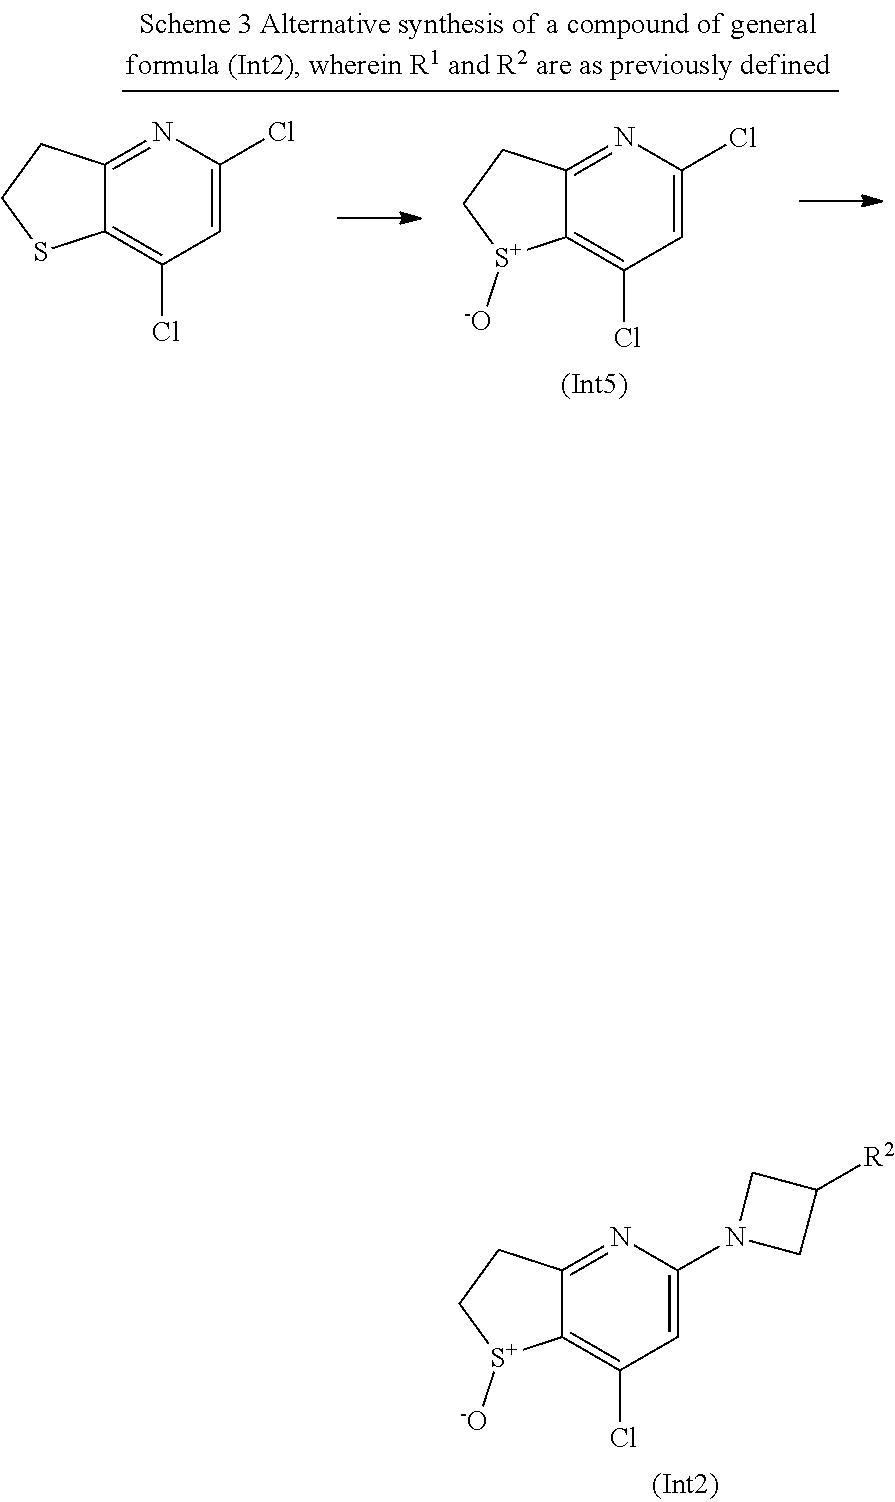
C1=C(N2CC([R2])C2)N=C2C(=C1Cl)[S+]([-O])CC2.C1=C(Cl)N=C2C(=C1Cl)[S+]([-O])CC2.C1=C(Cl)N=C2C(=C1Cl)SCC2
